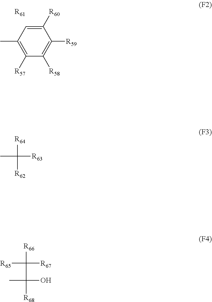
C1(C)=C([R57])C([R58])=C([R59])C([R60])=C1.[R61].CC([R63])([R64])[R62].[R65]C([R67])([R66])C([R68])(O)C
